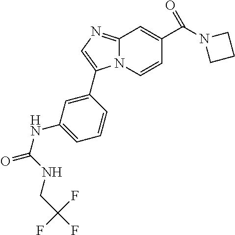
C1(NC(=O)NCC(F)(F)F)=CC=CC(C2=CN=C3N2C=CC(C(N2CCC2)=O)=C3)=C1
